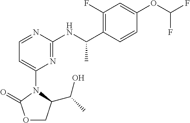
C1=C(OC(F)F)C=CC(C(C)NC2=NC(N3C(C(C)O)COC3=O)=CC=N2)=C1F
